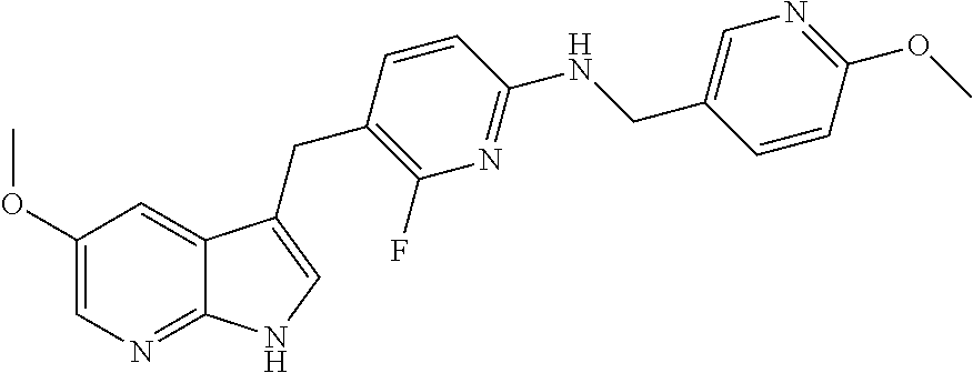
C1(OC)=CN=C2C(=C1)C(CC1=C(F)N=C(NCC3=CN=C(OC)C=C3)C=C1)=CN2
